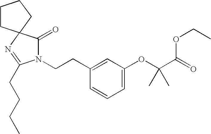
N1(CCC2=CC(OC(C(=O)OCC)(C)C)=CC=C2)C(=O)C2(N=C1CCCC)CCCC2
